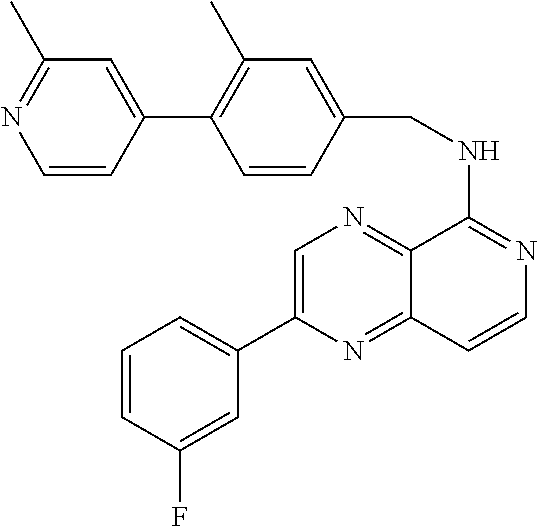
C1=C(C2=CC=CC(F)=C2)N=C2C(=N1)C(NCC1=CC(C)=C(C3=CC(C)=NC=C3)C=C1)=NC=C2
